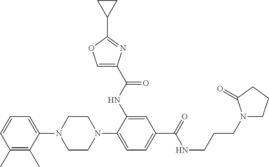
C1(N2CCN(C3=CC=C(C(NCCCN4CCCC4=O)=O)C=C3NC(C3=COC(C4CC4)=N3)=O)CC2)=CC=CC(C)=C1C
